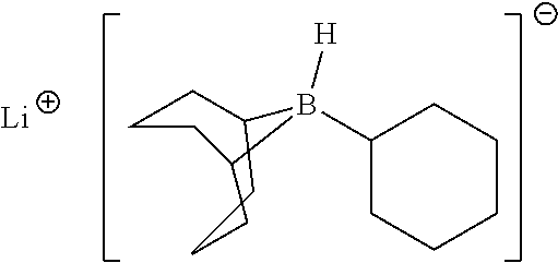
C1CCC(CC)B([H])(C2CCCCC2)C1.[Li]
